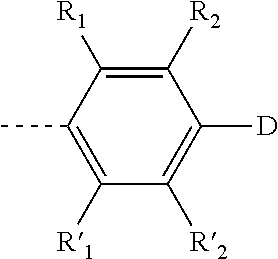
C1([R2])=C([R1])C(C)=C([R1])C([R2])=C1[D]
